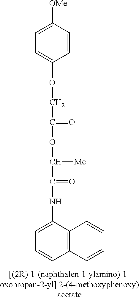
C1=CC([OMe])=CC=C1OCC(OC(C(=O)NC1=CC=CC2=C1C=CC=C2)[Me])=O
